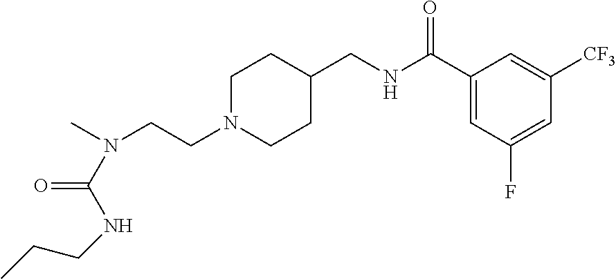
N(CCN1CCC(CNC(C2=CC(F)=CC([CF3])=C2)=O)CC1)(C)C(NCCC)=O
